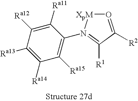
C1([Ra11])=C([Ra12])C([Ra13])=C([Ra14])C([Ra15])=C1N1=C([R1])C([R2])=O[XpM]1
